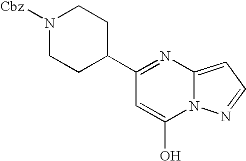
C1(C2=NC3=CC=NN3C(O)=C2)CCN([Cbz])CC1
